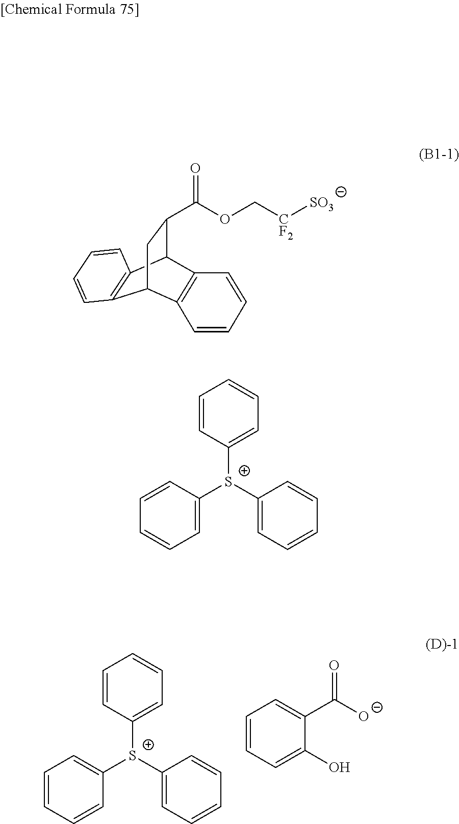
C1([S+](C2=CC=CC=C2)C2=CC=CC=C2)=CC=CC=C1.C1=CC=C(O)C(C([O-])=O)=C1.C1(C(=O)OC[CF2][SO3])C2C3=C(C=CC=C3)C(C3=C2C=CC=C3)C1.C1([S+](C2=CC=CC=C2)C2=CC=CC=C2)=CC=CC=C1
